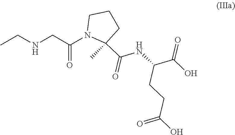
N(CC(N1C(C)(C(=O)NC(CCC(=O)O)C(O)=O)CCC1)=O)CC
